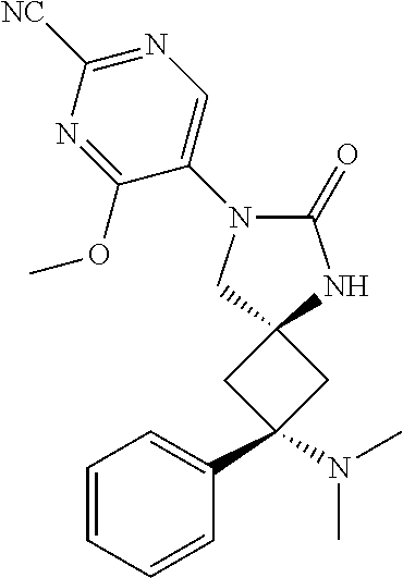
C1=CC=CC(C2(N(C)C)CC3(C2)NC(=O)N(C2=CN=C([NC])N=C2OC)C3)=C1
